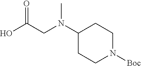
OC(CN(C1CCN([Boc])CC1)C)=O
